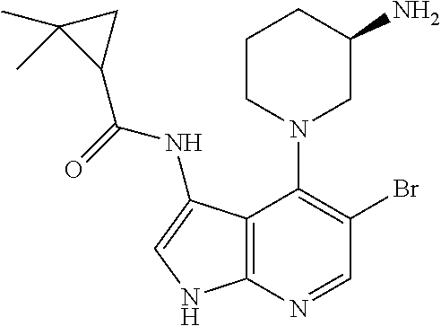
C12=C(N=CC(Br)=C1N1CC(N)CCC1)NC=C2NC(=O)C1CC1(C)C
